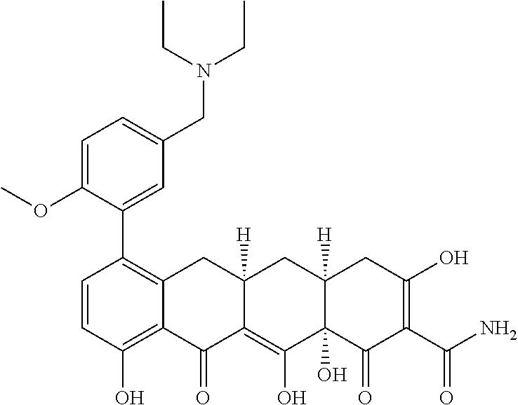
C1=CC(O)=C2C(=C1C1=CC(CN(CC)CC)=CC=C1OC)CC1([H])C(=C(O)C3(O)C([H])(C1)CC(O)=C(C(N)=O)C3=O)C2=O
